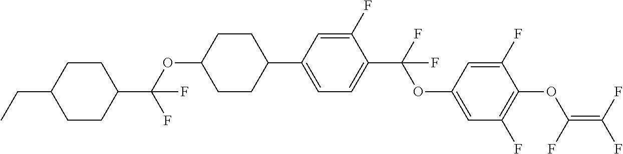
C1(C2CCC(OC(C3CCC(CC)CC3)(F)F)CC2)=CC=C(C(F)(OC2=CC(F)=C(OC(=C(F)F)F)C(F)=C2)F)C(F)=C1
